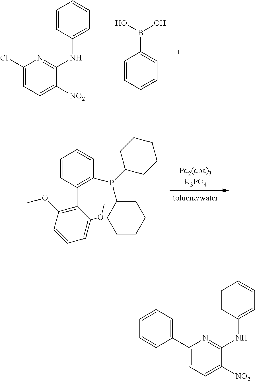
C1(Cl)=CC=C([NO2])C(NC2=CC=CC=C2)=N1.C1=CC=CC=C1B(O)O.C1=CC(C2=C(OC)C=CC=C2OC)=C(P(C2CCCCC2)C2CCCCC2)C=C1.C1(C2=CC=CC=C2)=CC=C([NO2])C(NC2=CC=CC=C2)=N1
